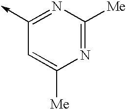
C1(->C)=NC([Me])=NC([Me])=C1
